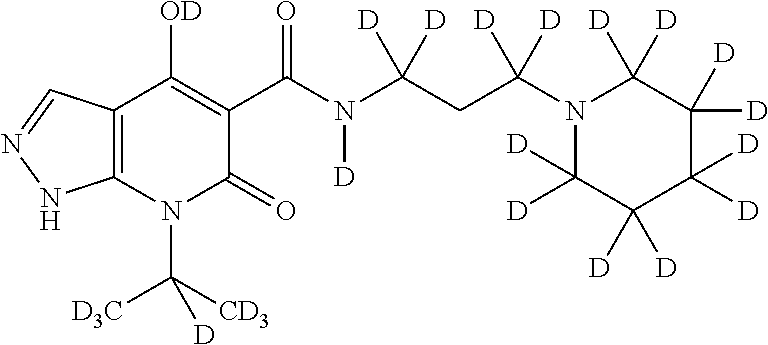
C12=C(N(C([CD3])([D3C])[D])C(=O)C(C(N(C(CC(N3C([D])([D])C([D])([D])C([D])([D])C([D])([D])C3([D])[D])([D])[D])([D])[D])[D])=O)=C1[OD])NN=C2
